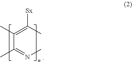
C(C(=NC)C)(=C(C)[Sx])C
